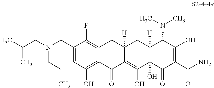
C(C1=CC(O)=C2C(=C1F)CC1([H])C(=C(O)C3(O)C([H])(C1)C(N(C)C)C(O)=C(C(=O)N)C3=O)C2=O)N(CC(C)C)CCC
